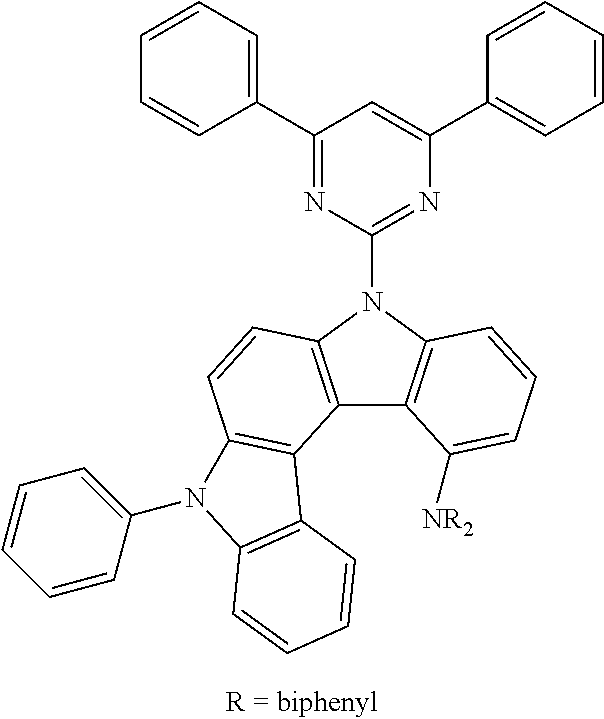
C1(C2=CC=CC=C2)=NC(N2C3=C(C4=C2C=CC2=C4C4=C(N2C2=CC=CC=C2)C=CC=C4)C([NR2])=CC=C3)=NC(C2=CC=CC=C2)=C1
